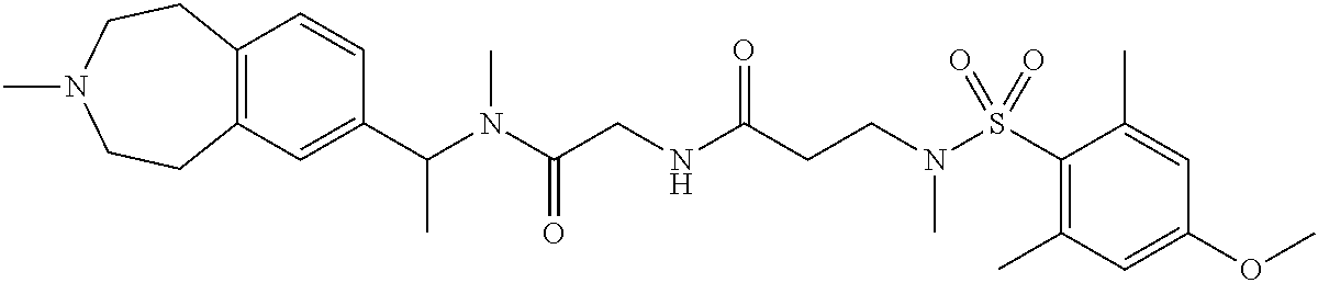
S(C1=C(C)C=C(OC)C=C1C)(N(CCC(NCC(N(C(C1=CC2=C(C=C1)CCN(C)CC2)C)C)=O)=O)C)(=O)=O
